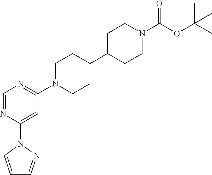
C1=NC(N2C=CC=N2)=CC(N2CCC(C3CCN(C(OC(C)(C)C)=O)CC3)CC2)=N1
